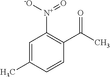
C1=C(C)C=CC(C(C)=O)=C1[N+]([-O])=O
